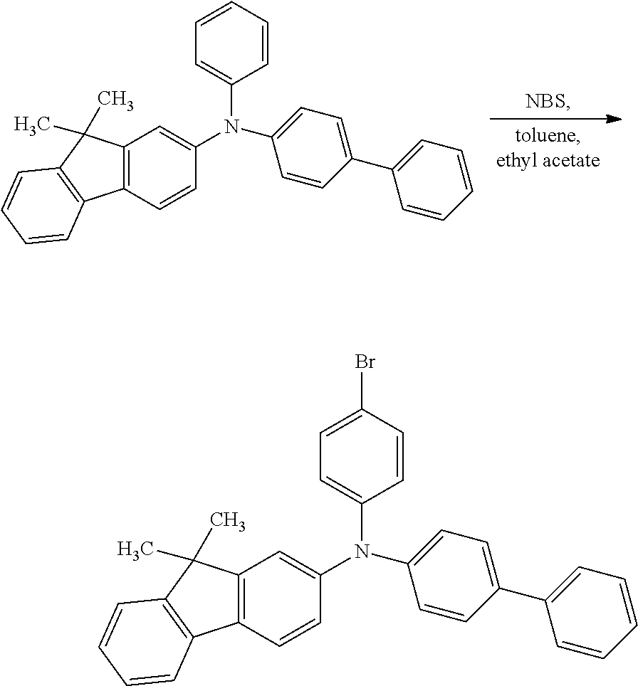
C12=C(C=CC(N(C3=CC=CC=C3)C3=CC=C(C4=CC=CC=C4)C=C3)=C1)C1=C(C2(C)C)C=CC=C1.C12=C(C=CC(N(C3=CC=C(Br)C=C3)C3=CC=C(C4=CC=CC=C4)C=C3)=C1)C1=C(C2(C)C)C=CC=C1
